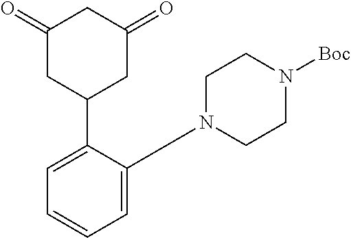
C1(=O)CC(C2=CC=CC=C2CN2CCN([Boc])CC2)CC(=O)C1
